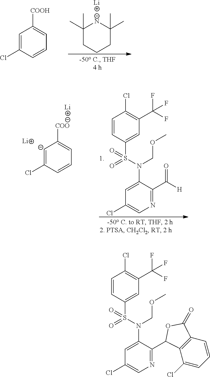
C1=C(Cl)C=CC=C1[COOH].C1(C)(C)CCCC(C)(C)[N-]1.[Li].C1=CC(S(=O)(N(C2=CC(Cl)=CN=C2C([H])=O)COC)=O)=CC(C(F)(F)F)=C1Cl.[Li].[C-]1=C(Cl)C=CC=C1[COO].[Li].C1=CC(S(=O)(N(C2=CC(Cl)=CN=C2C2C3=C(C=CC=C3Cl)C(=O)O2)COC)=O)=CC(C(F)(F)F)=C1Cl
